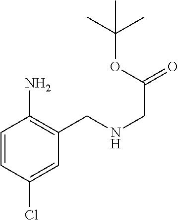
C1=CC(Cl)=CC(CNCC(=O)OC(C)(C)C)=C1N
